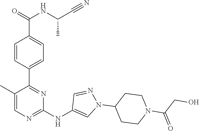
C1(C2=NC(NC3=CN(C4CCN(C(CO)=O)CC4)N=C3)=NC=C2C)=CC=C(C(NC(C#N)C)=O)C=C1
